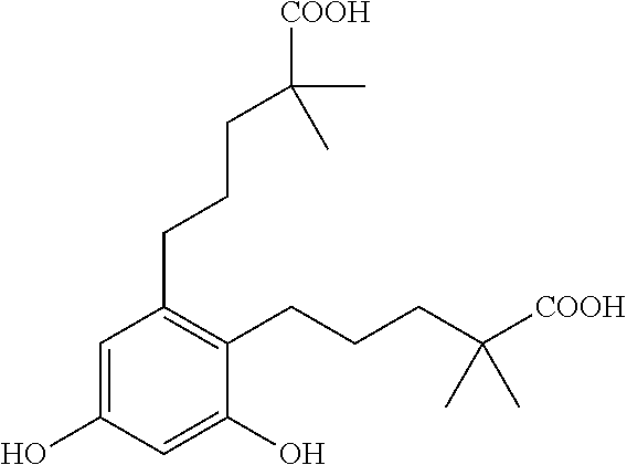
C1=C(O)C=C(O)C(CCCC([COOH])(C)C)=C1CCCC(C)(C)[COOH]
